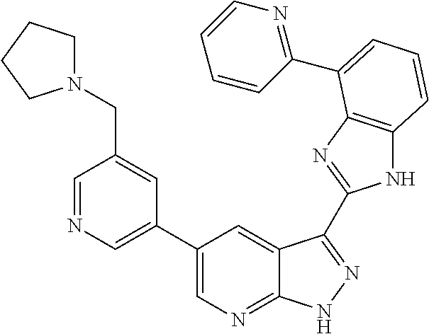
C1(C2=CN=C3C(=C2)C(C2=NC4=C(N2)C=CC=C4C2=NC=CC=C2)=NN3)=CN=CC(CN2CCCC2)=C1
